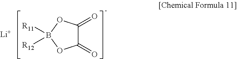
O=C1C(=O)OB([R11])([R12])O1.[Li]
